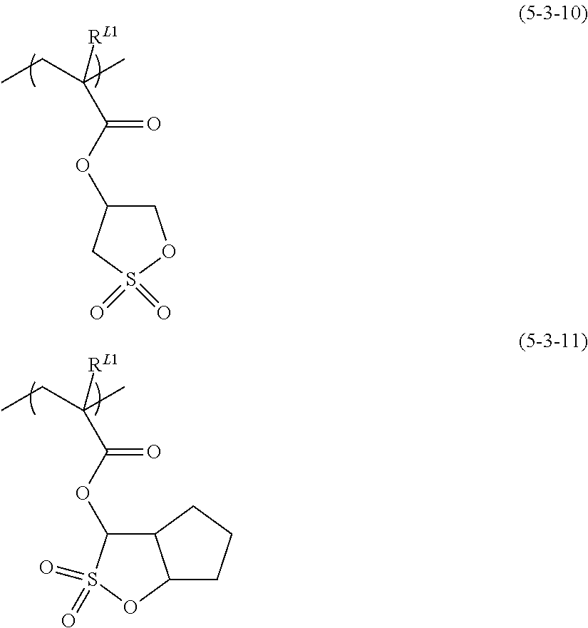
CCC(C)([RL1])C(OC1COS(=O)(=O)C1)=O.CCC(C)([RL1])C(OC1C2C(OS1(=O)=O)CCC2)=O
